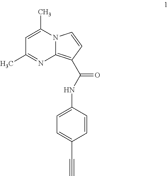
N12C(=C(C(NC3=CC=C(C#C)C=C3)=O)C=C1)N=C(C)C=C2C
